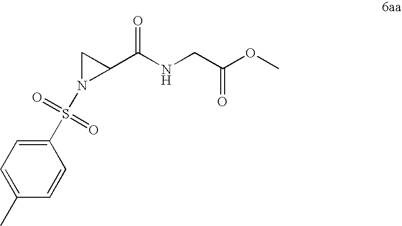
C1(S(N2C(C(NCC(OC)=O)=O)C2)(=O)=O)=CC=C(C)C=C1
